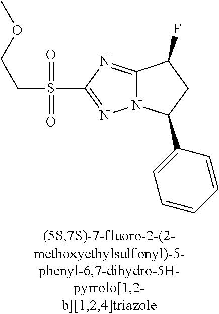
C12=NC(S(=O)(=O)CCOC)=NN1C(C1=CC=CC=C1)CC2F
